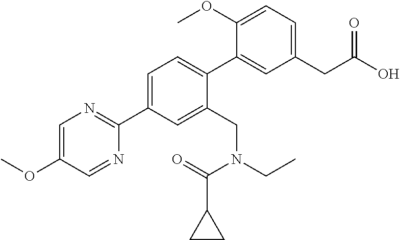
C1=C(C2=NC=C(OC)C=N2)C=C(CN(CC)C(C2CC2)=O)C(C2=CC(CC(O)=O)=CC=C2OC)=C1
